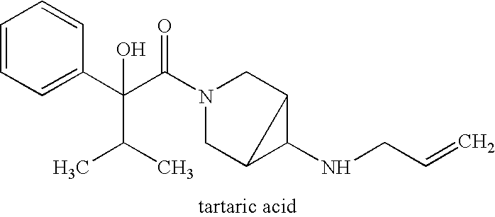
C1=CC=C(C(C(N2CC3C(NCC=C)C3C2)=O)(C(C)C)O)C=C1
